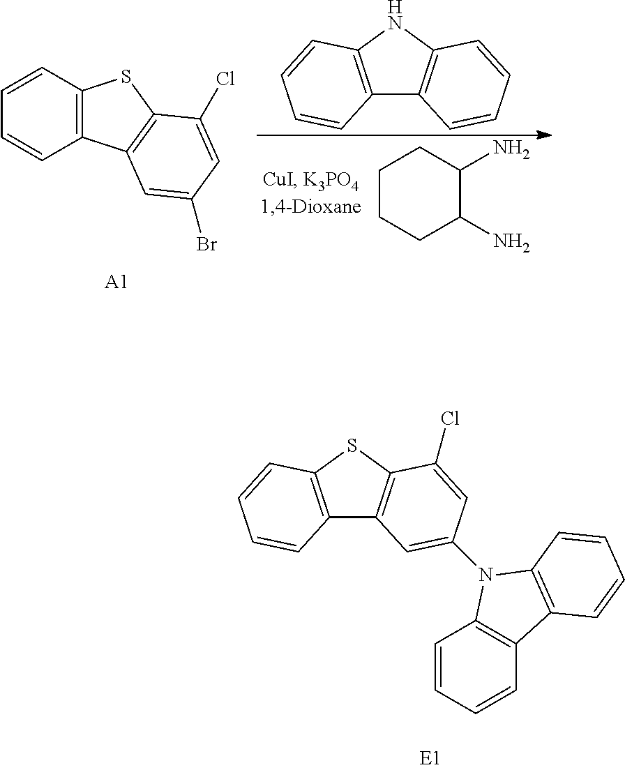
C1CCC(N)C(N)C1.C1=CC2=C(C=C1)C1=C(S2)C(Cl)=CC(Br)=C1.[A1].C12=C(NC3=C1C=CC=C3)C=CC=C2.C12=C(SC3=C1C=C(N1C4=C(C=CC=C4)C4=C1C=CC=C4)C=C3Cl)C=CC=C2
